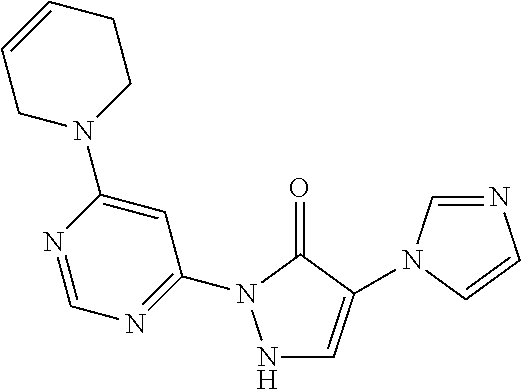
N1C=C(N2C=NC=C2)C(=O)N1C1=NC=NC(N2CCC=CC2)=C1
